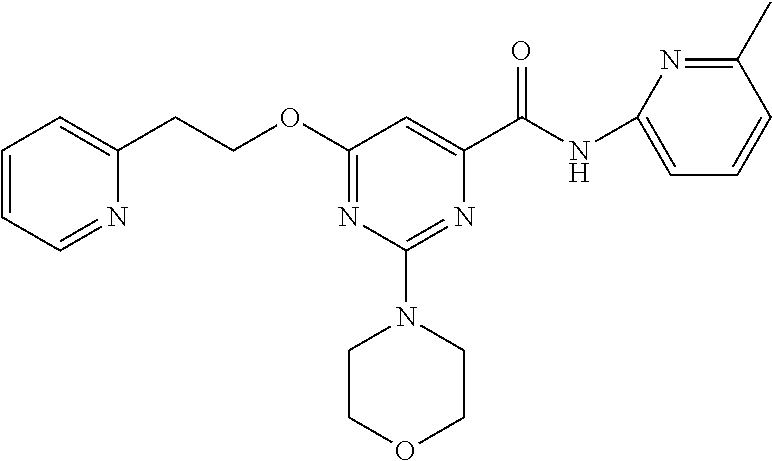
N(C(C1=CC(OCCC2=CC=CC=N2)=NC(N2CCOCC2)=N1)=O)C1=CC=CC(C)=N1
